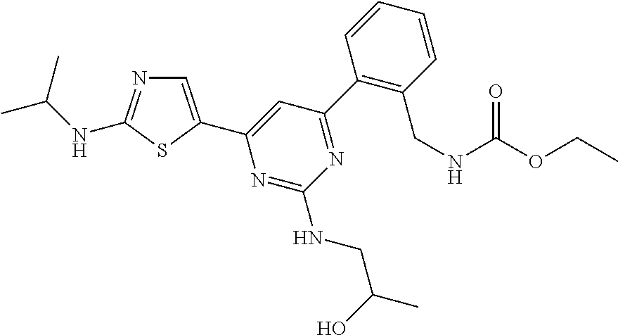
C1=C(C2=CC(C3=C(CNC(OCC)=O)C=CC=C3)=NC(NCC(C)O)=N2)SC(NC(C)C)=N1
